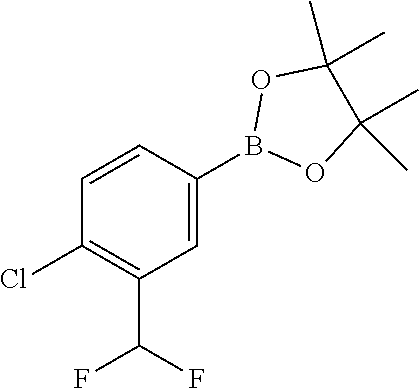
B1(C2=CC(C(F)F)=C(Cl)C=C2)OC(C)(C)C(C)(C)O1
